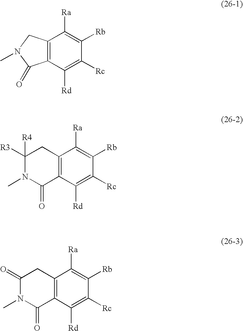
C12=C(C([Rd])=C([Rc])C([Rb])=C1[Ra])C(=O)N(C)C2.C12=C(C([Rd])=C([Rc])C([Rb])=C1[Ra])C(=O)N(C)C([R3])([R4])C2.C12=C(C([Rd])=C([Rc])C([Rb])=C1[Ra])C(=O)N(C)C(=O)C2
